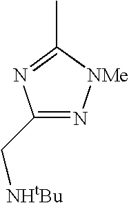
C1(C[NHtBu])=N[NMe]C(C)=N1
